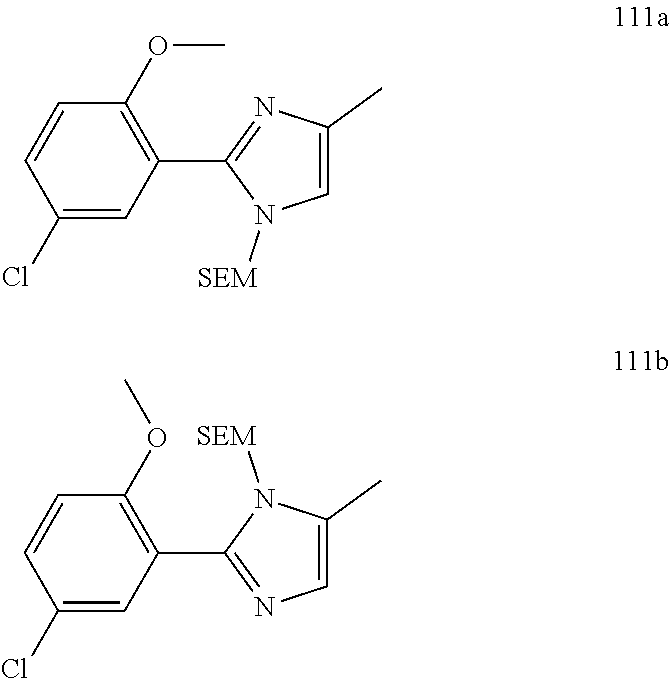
C1(OC)=C(C2=NC(C)=CN2[SEM])C=C(Cl)C=C1.C1(OC)=C(C2=NC=C(C)N2[SEM])C=C(Cl)C=C1
